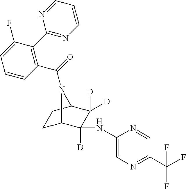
C1C2C(NC3=CN=C(C(F)(F)F)C=N3)([D])C([D])([D])C(C1)N2C(=O)C1=C(C2=NC=CC=N2)C(F)=CC=C1
